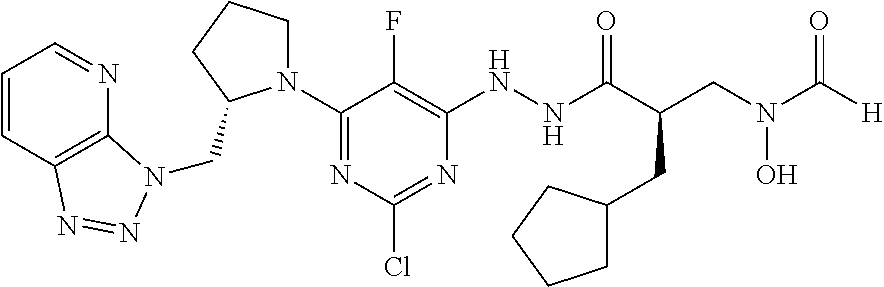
N1(C2=NC(Cl)=NC(NNC(C(CN(C([H])=O)O)CC3CCCC3)=O)=C2F)CCCC1CN1C2=C(C=CC=N2)N=N1
